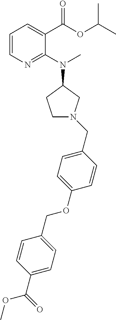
C1=C(CN2CCC(N(C)C3=NC=CC=C3C(=O)OC(C)C)C2)C=CC(OCC2=CC=C(C(=O)OC)C=C2)=C1
